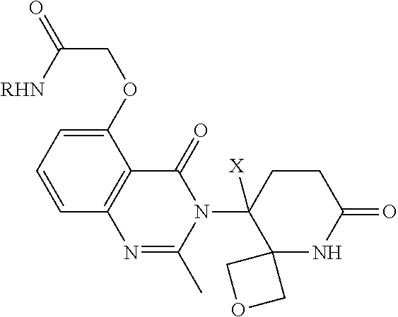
C1(OCC(=O)[RHN])=CC=CC2=C1C(=O)N(C1([X])C3(NC(=O)CC1)COC3)C(C)=N2
